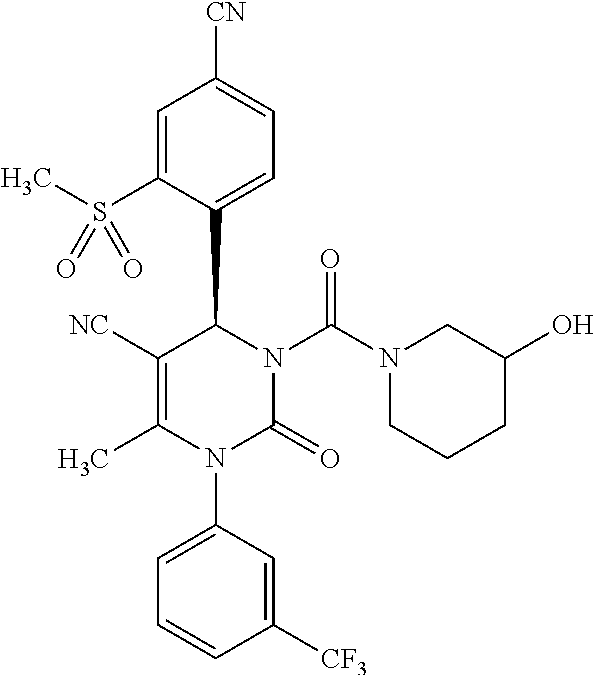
C1([NC])=C(C)N(C2=CC=CC([CF3])=C2)C(=O)N(C(N2CCCC(O)C2)=O)C1C1=CC=C([CN])C=C1S(C)(=O)=O
